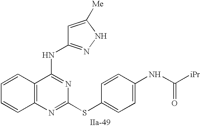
C12=C(N=C(SC3=CC=C(NC([iPr])=O)C=C3)N=C1NC1=NNC([Me])=C1)C=CC=C2
